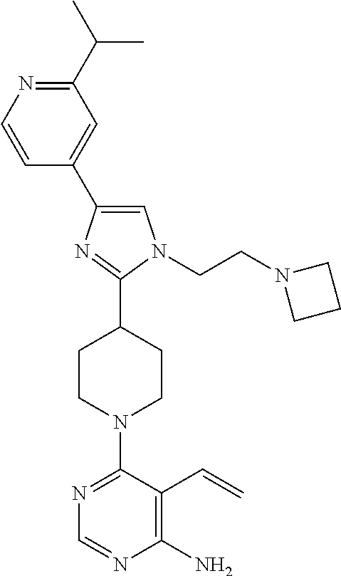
C1=C(C2=CC(C(C)C)=NC=C2)N=C(C2CCN(C3=NC=NC(N)=C3C=C)CC2)N1CCN1CCC1
